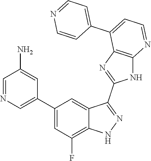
C1=NC=C(C2=CC(F)=C3C(=C2)C(C2=NC4=C(N2)N=CC=C4C2=CC=NC=C2)=NN3)C=C1N
